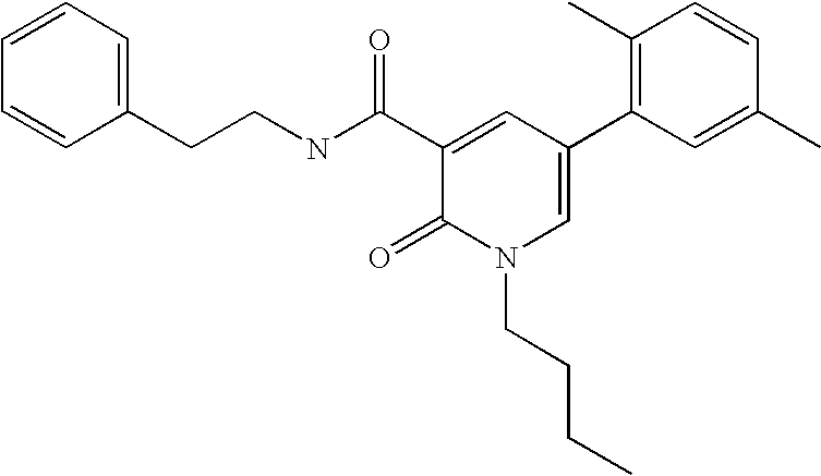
C(CNC(C1=CC(C2=C(C)C=CC(C)=C2)=CN(CCCC)C1=O)=O)C1=CC=CC=C1
